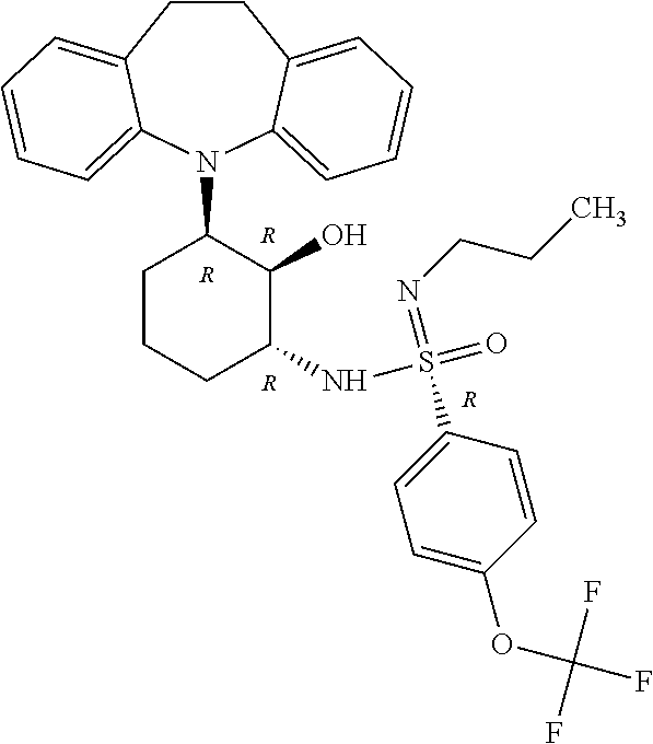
[R].[R].[R].N1(C2CCCC(NS(C3=CC=C(OC(F)(F)F)C=C3)(=NCCC)=O)C2O)C2=CC=CC=C2CCC2=CC=CC=C12.[R]
